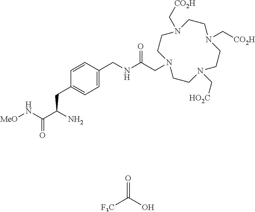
[F3C]C(O)=O.C1(CNC(CN2CCN(C[HO2C])CCN(C[CO2H])CCN(C[CO2H])CC2)=O)=CC=C(CC(C(N[MeO])=O)N)C=C1
